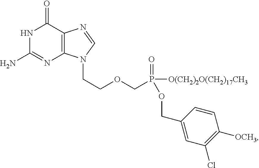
N1C(N)=NC2=C(C1=O)N=CN2CCOCP(OCC1=CC(Cl)=C([OCH3])C=C1)(=O)[O(CH2)2O(CH2)17CH3]
